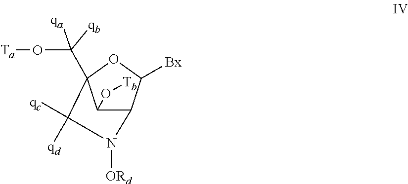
C12C([Bx])OC(C(O[Ta])([qa])[qb])(C1O[Tb])C([qc])([qd])N2[ORd]
